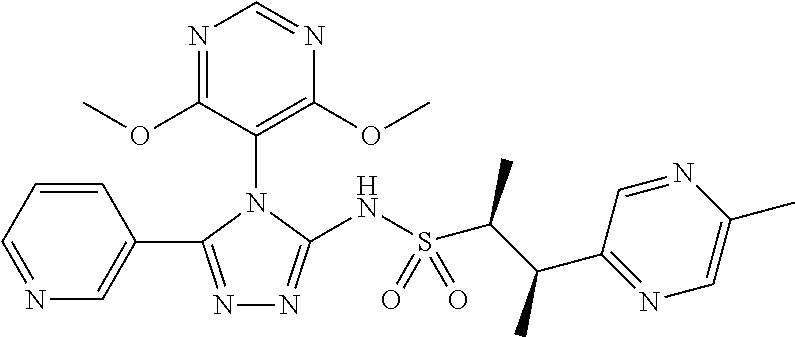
N1=C(OC)C(N2C(C3=CN=CC=C3)=NN=C2NS(C(C(C2=NC=C(C)N=C2)C)C)(=O)=O)=C(OC)N=C1
